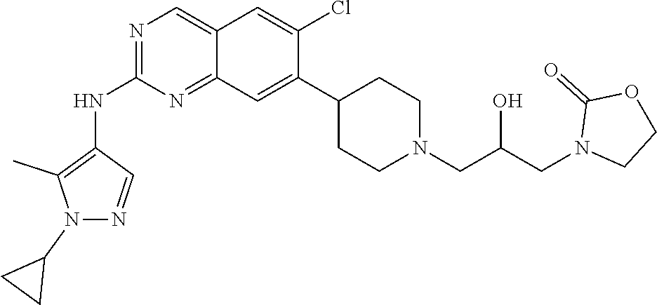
C12=CN=C(NC3=C(C)N(C4CC4)N=C3)N=C1C=C(C1CCN(CC(O)CN3CCOC3=O)CC1)C(Cl)=C2
